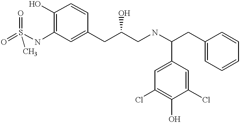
O=S(NC1=C(O)C=CC(CC(CNC(CC2=CC=CC=C2)C2=CC(Cl)=C(O)C(Cl)=C2)O)=C1)(=O)C
